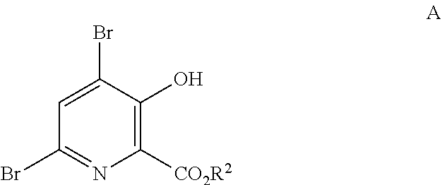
C1([CO2R2])=C(O)C(Br)=CC(Br)=N1
